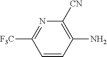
C1=CC(N)=C([CN])N=C1[F3C]
